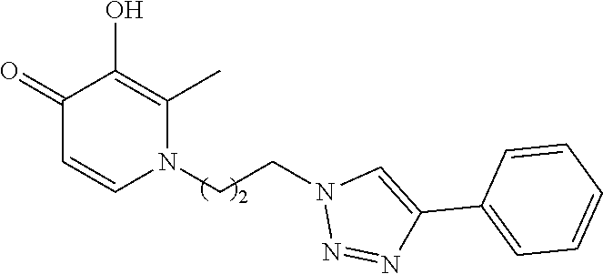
C1(=O)C=CN(CCN2N=NC(C3=CC=CC=C3)=C2)C(C)=C1O
